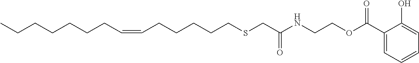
CCCCCCCC=CCCCCCSCC(NCCOC(C1=CC=CC=C1O)=O)=O
